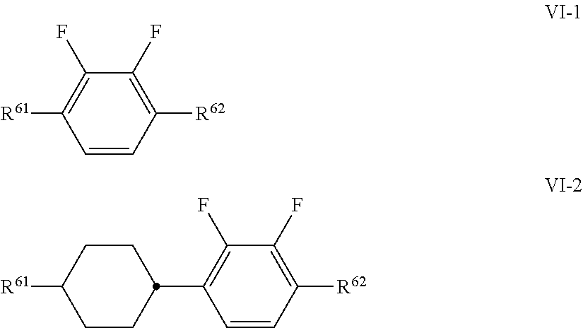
C1=CC([R62])=C(F)C(F)=C1[R61].C1=CC([R62])=C(F)C(F)=C1C1CCC([R61])CC1
